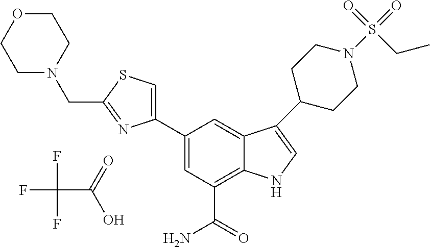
FC(F)(F)C(=O)O.C1=C(C2=CSC(CN3CCOCC3)=N2)C=C2C(=C1C(=O)N)NC=C2C1CCN(S(=O)(=O)CC)CC1
